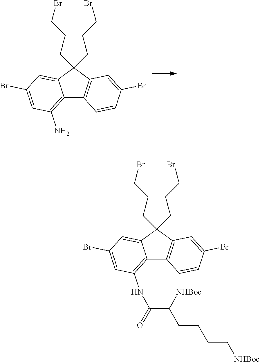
C1=CC2=C(C=C1Br)C(CCCBr)(CCCBr)C1=CC(Br)=CC(N)=C21.C1=CC2=C(C=C1Br)C(CCCBr)(CCCBr)C1=CC(Br)=CC(NC(=O)C([NHBoc])CCCC[NHBoc])=C21
